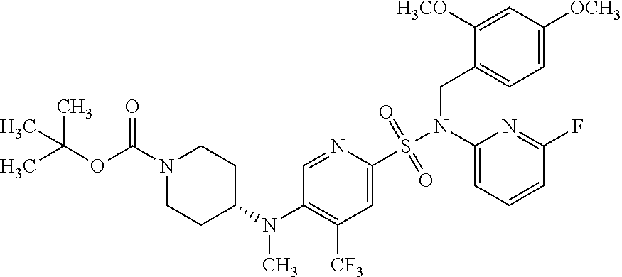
C1=C(S(N(C2=CC=CC(F)=N2)CC2=CC=C([OCH3])C=C2[H3CO])(=O)=O)N=CC(N(C2CCN(C(OC(C)(C)C)=O)CC2)C)=C1[CF3]
